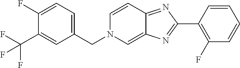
C1(F)=CC=C(CN2C=C3C(=NC(C4=C(F)C=CC=C4)=N3)C=C2)C=C1C(F)(F)F
